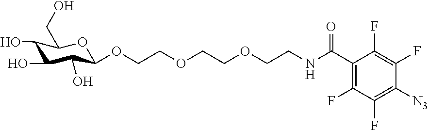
C1(O)C(OCCOCCOCCNC(C2=C(F)C(F)=C([N3])C(F)=C2F)=O)OC(CO)C(O)C1O
